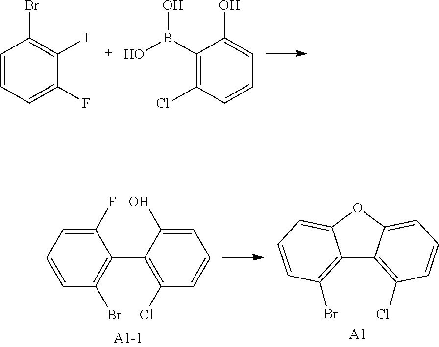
C1=CC=C(F)C(I)=C1Br.C1(B(O)O)=C(Cl)C=CC=C1O.C1(F)=CC=CC(Br)=C1C1=C(Cl)C=CC=C1O.C12=C(Br)C=CC=C1OC1=CC=CC(Cl)=C21.[A1]
